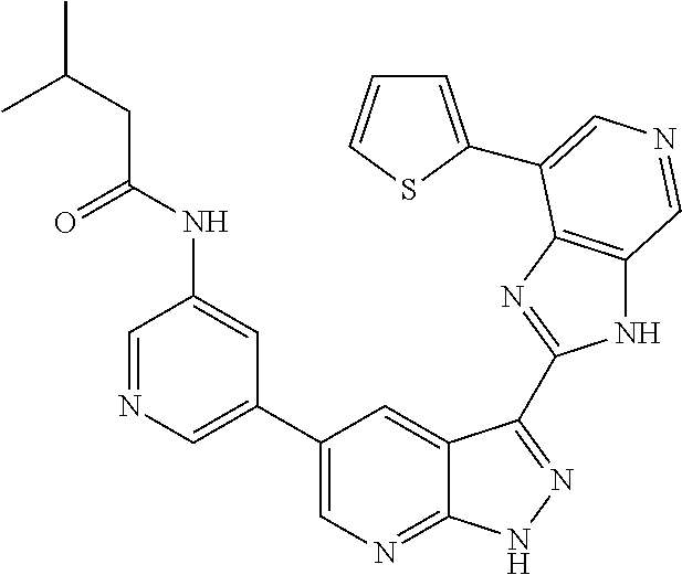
C1(C2=CN=CC(NC(CC(C)C)=O)=C2)=CN=C2C(=C1)C(C1=NC3=C(N1)C=NC=C3C1=CC=CS1)=NN2
